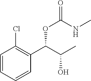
C1=CC=CC(C(C(C)O)OC(NC)=O)=C1Cl
